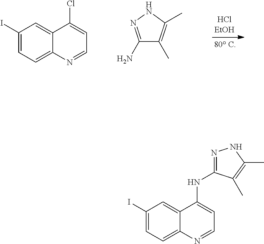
C1(I)=CC=C2C(=C1)C(NC1=NNC(C)=C1C)=CC=N2.C1(I)=CC=C2C(=C1)C(Cl)=CC=N2.NC1=NNC(C)=C1C
